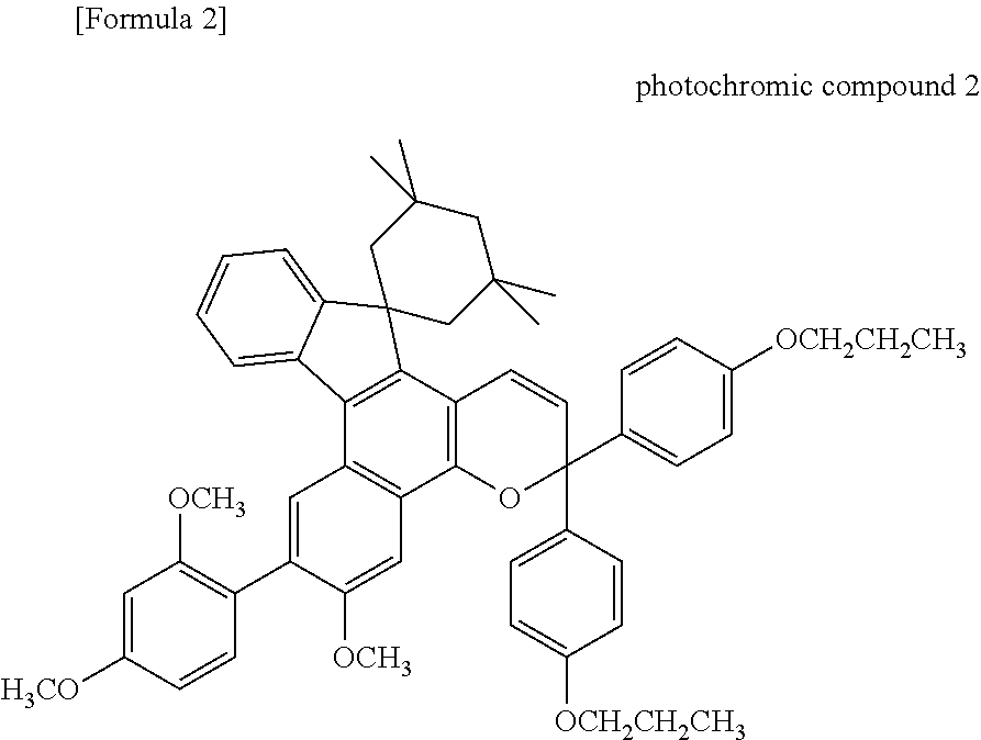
C12=C(C3=C(C4=C1C1=CC=CC=C1C41CC(C)(C)CC(C)(C)C1)C=CC(C1=CC=C([OCH2CH2CH3])C=C1)(C1=CC=C([OCH2CH2CH3])C=C1)O3)C=C([OCH3])C(C1=C([OCH3])C=C([H3CO])C=C1)=C2
